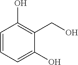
C1(O)=C(CO)C(O)=CC=C1
